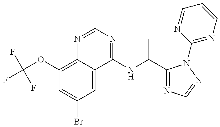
C1(OC(F)(F)F)=C2C(=CC(Br)=C1)C(NC(C)C1=NC=NN1C1=NC=CC=N1)=NC=N2
